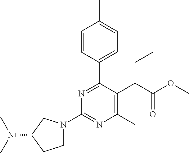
C1N(C2=NC(C)=C(C(C(OC)=O)CCC)C(C3=CC=C(C)C=C3)=N2)CC(N(C)C)C1
